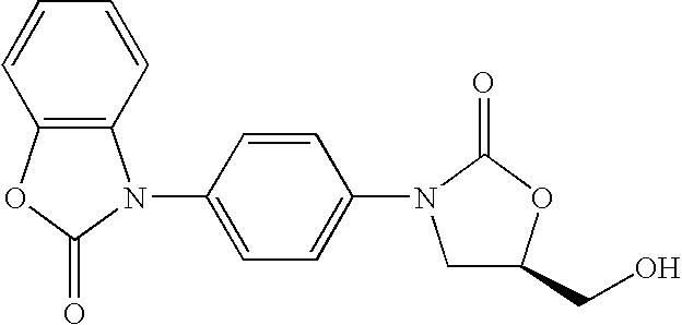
C12=C(OC(=O)N1C1=CC=C(N3CC(CO)OC3=O)C=C1)C=CC=C2
